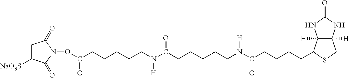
C12([H])C([H])(NC(=O)N1)CSC2CCCCC(N(CCCCCC(N(CCCCCC(ON1C(=O)CC([NaO3S])C1=O)=O)[H])=O)[H])=O
